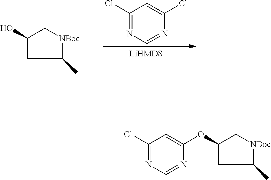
C1=C(Cl)N=CN=C1Cl.C1C(C)[NBoc]CC1O.C1=C(OC2CC(C)[NBoc]C2)N=CN=C1Cl
